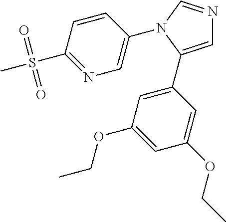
N1(C2=CN=C(S(C)(=O)=O)C=C2)C(C2=CC(OCC)=CC(OCC)=C2)=CN=C1
